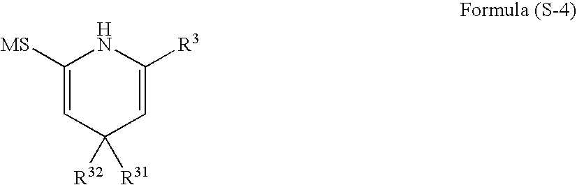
C1=C([MS])NC([R3])=CC1([R32])[R31]
